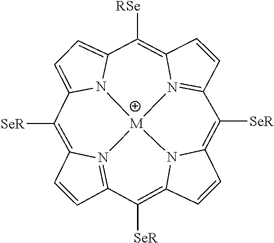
C1=CC2=N3C1=C([SeR])C1=CC=C4N1[M]31N3=C(C=CC3=C4[RSe])C([SeR])=C3C=CC(=C2[SeR])N31
